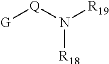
[G][Q]N([R19])[R18]
